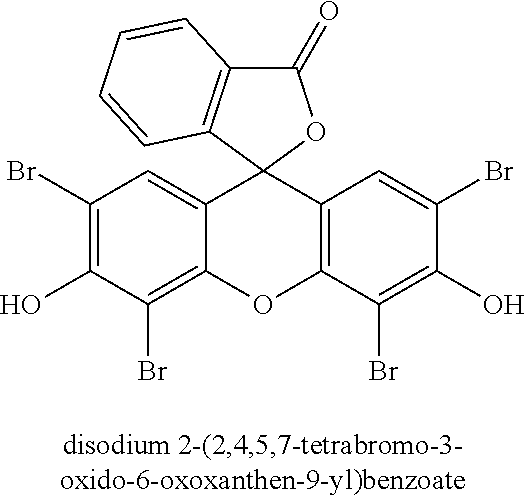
C1(Br)=C(O)C(Br)=C2C(=C1)C1(C3=C(O2)C(Br)=C(O)C(Br)=C3)C2=C(C(=O)O1)C=CC=C2
